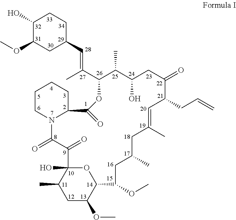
C1(O)C(OC)CC(C=C(C2C(C)C(O)CC(=O)C(CC=C)C=C(C)CC(C)CC(OC)C3OC(O)(C(C)CC3OC)C(=O)C(=O)N3C(CCCC3)C(=O)O2)C)CC1
